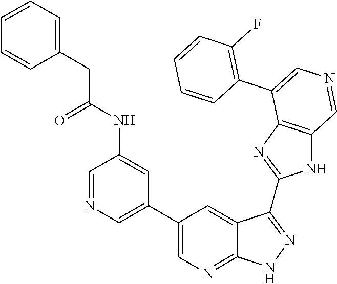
C1=NC=C(C2=CN=C3C(=C2)C(C2=NC4=C(N2)C=NC=C4C2=C(F)C=CC=C2)=NN3)C=C1NC(CC1=CC=CC=C1)=O
